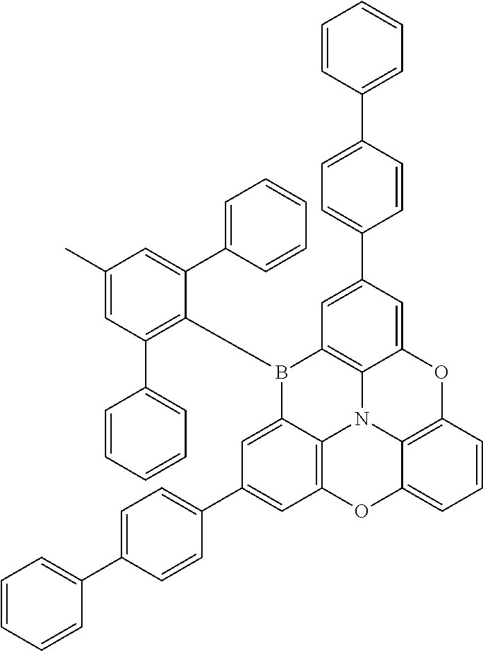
CC1=CC(C2=CC=CC=C2)=C(B2C3=CC(C4=CC=C(C5=CC=CC=C5)C=C4)=CC4=C3N3C5=C2C=C(C2=CC=C(C6=CC=CC=C6)C=C2)C=C5OC2=C3C(=CC=C2)O4)C(C2=CC=CC=C2)=C1
